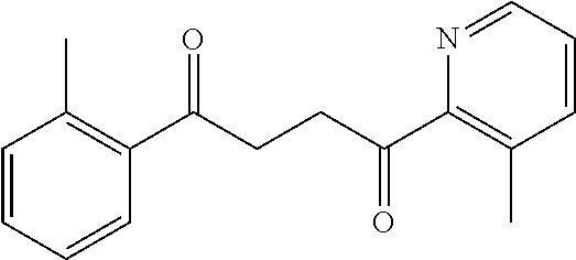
C1(C(CCC(C2=C(C)C=CC=N2)=O)=O)=C(C)C=CC=C1
